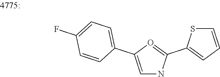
C1=C(C2=CC=C(F)C=C2)O=C(C2=CC=CS2)N1
